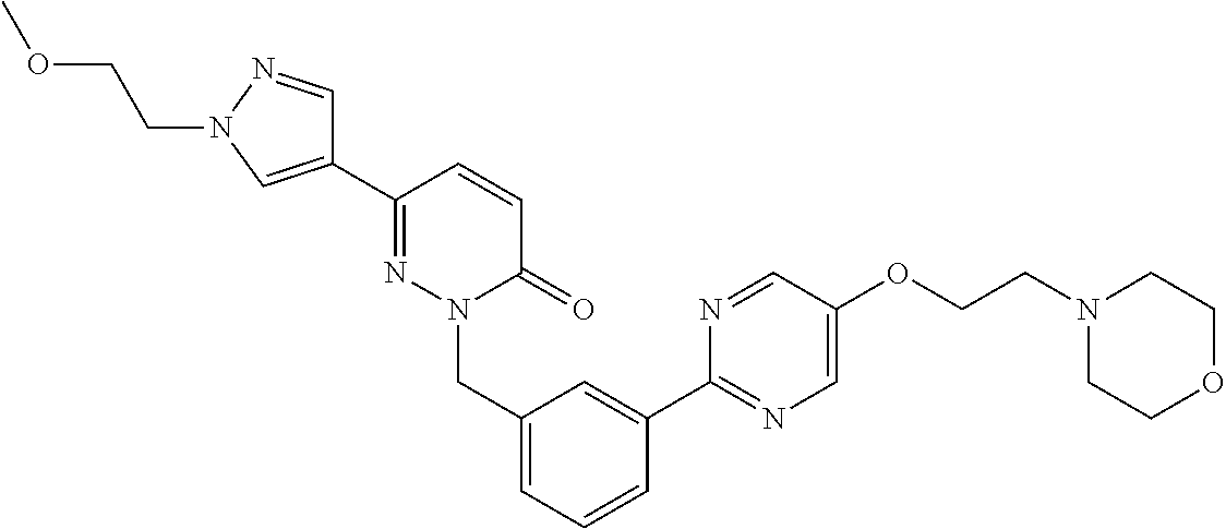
C1(C2=NN(CC3=CC=CC(C4=NC=C(OCCN5CCOCC5)C=N4)=C3)C(=O)C=C2)=CN(CCOC)N=C1
